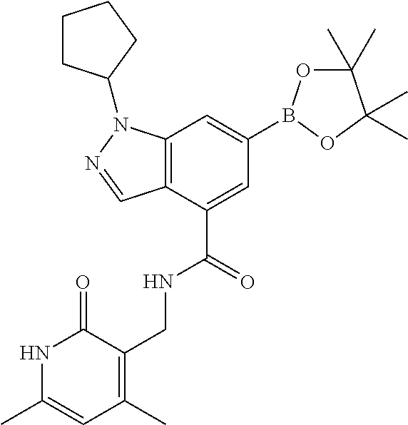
N1C(C)=CC(C)=C(CNC(C2=CC(B3OC(C)(C)C(C)(C)O3)=CC3=C2C=NN3C2CCCC2)=O)C1=O
